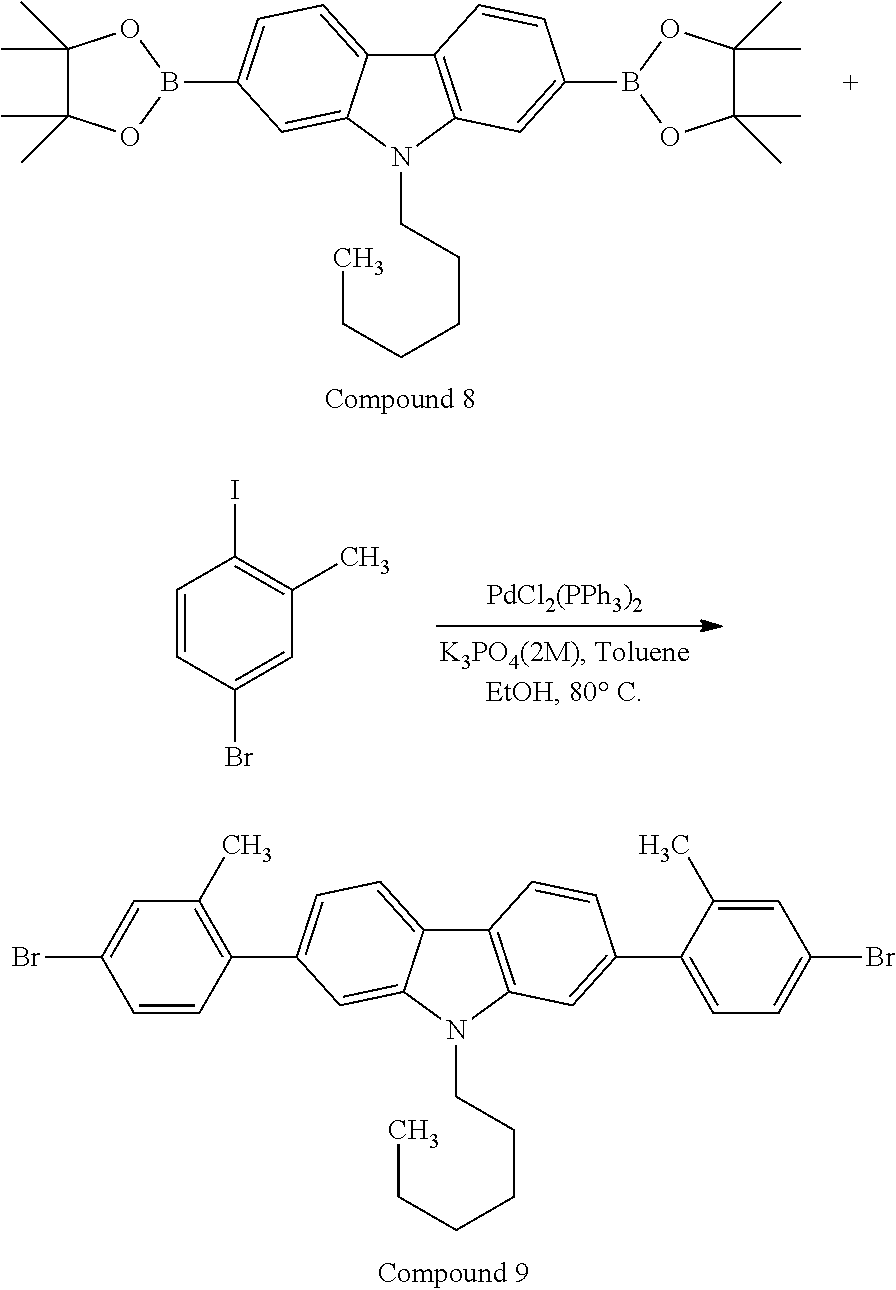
[PdCl2(PPh3)2].C1=C(Br)C=CC(I)=C1C.B1(C2=CC=C3C4=C(C=C(B5OC(C)(C)C(C)(C)O5)C=C4)N(CCCCCC)C3=C2)OC(C)(C)C(C)(C)O1.C12=C(C=C(C3=CC=C(Br)C=C3C)C=C1)N(CCCCCC)C1=CC(C3=C(C)C=C(Br)C=C3)=CC=C21
